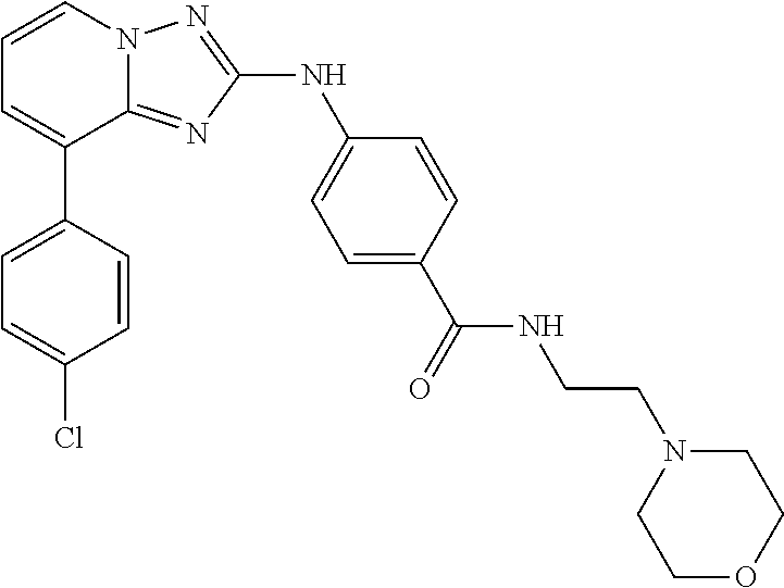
C1=CN2C(=NC(NC3=CC=C(C(=O)NCCN4CCOCC4)C=C3)=N2)C(C2=CC=C(Cl)C=C2)=C1
